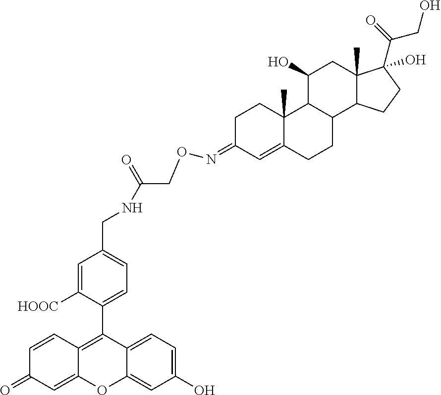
C1=C2C(C)(CCC1=NOCC(NCC1=CC=C(C3=C4C(=CC(=O)C=C4)OC4=CC(O)=CC=C43)C([HOOC])=C1)=O)C1C(O)CC3(C)C(C(=O)CO)(O)CCC3C1CC2
